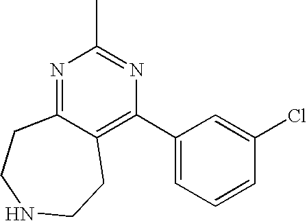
N1=C2C(=C(C3=CC=CC(Cl)=C3)N=C1C)CCNCC2
